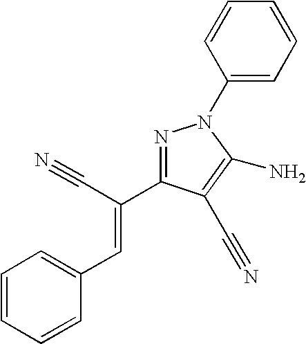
C1=CC=CC(C=C(C#N)C2=NN(C3=CC=CC=C3)C(N)=C2C#N)=C1
